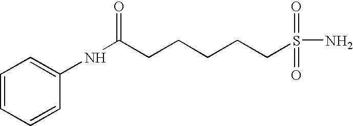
C1=CC=CC(NC(=O)CCCCCS(N)(=O)=O)=C1
